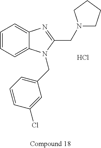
C1=CC=C2C(=C1)N=C(CN1CCCC1)N2CC1=CC=CC(Cl)=C1.Cl
